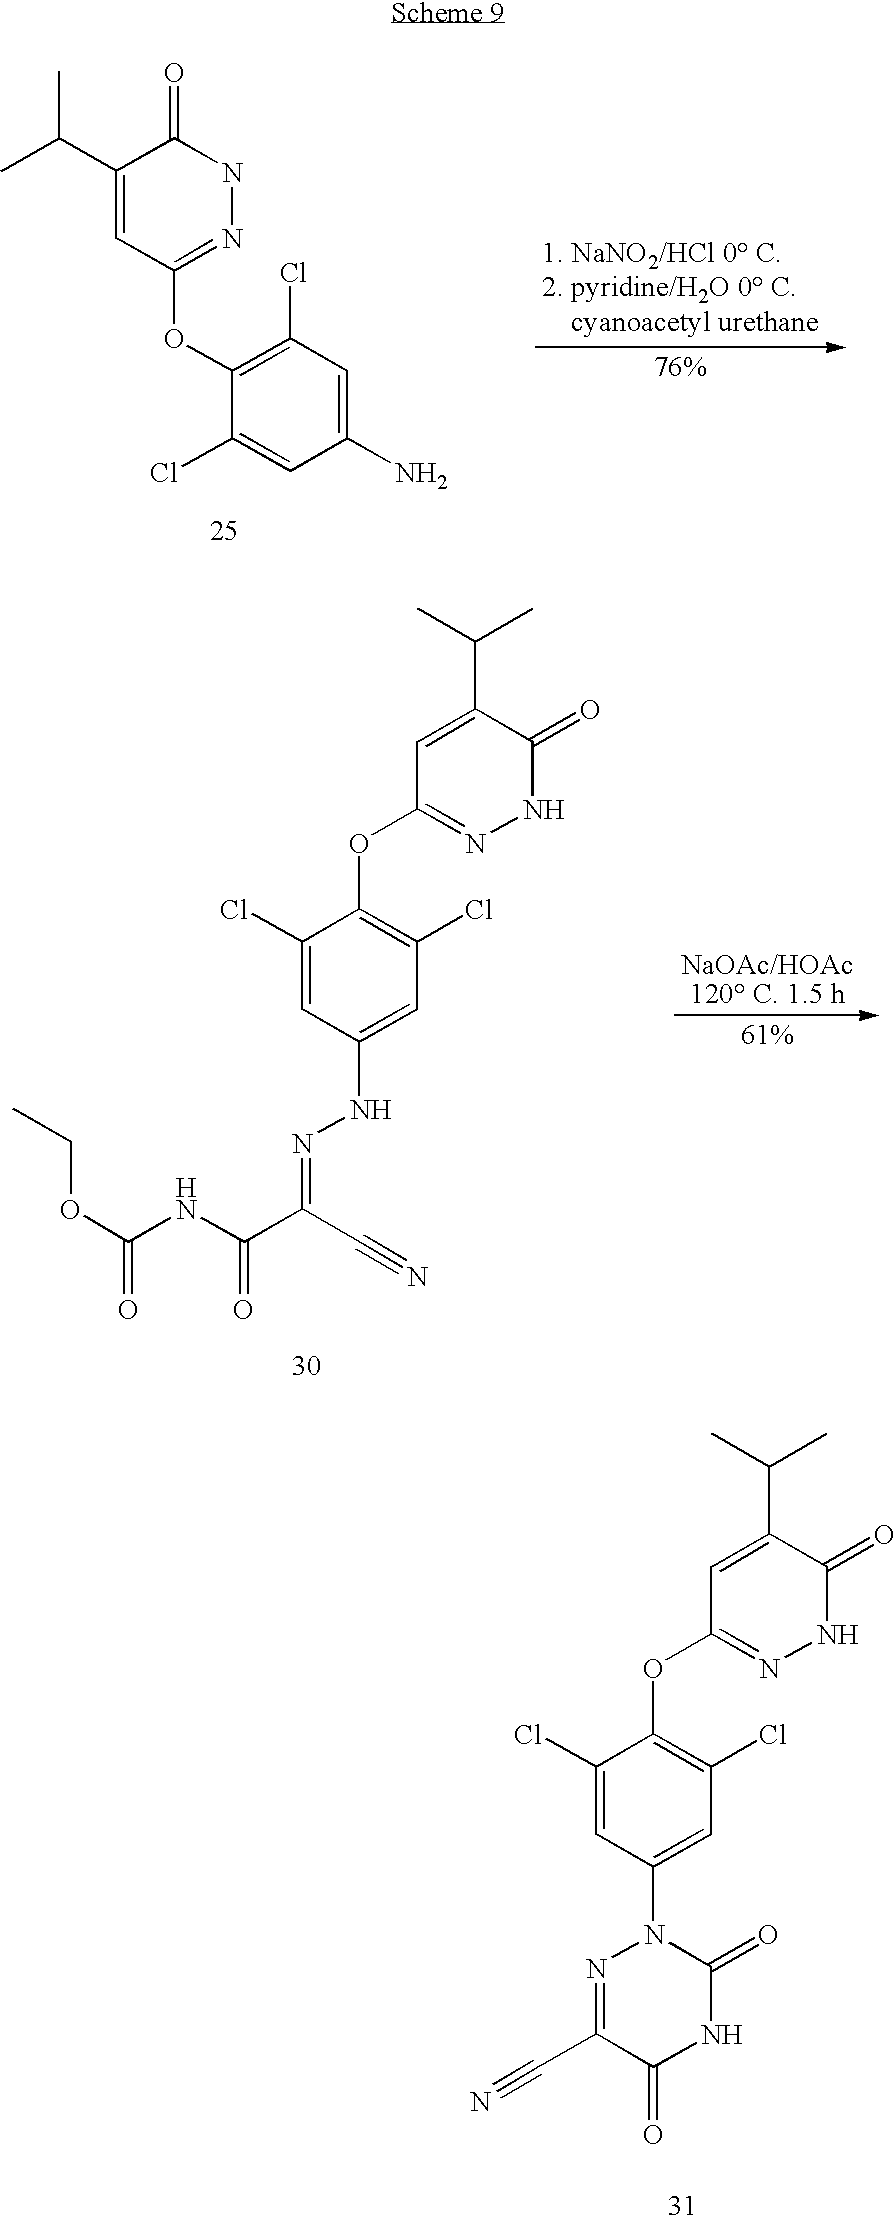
C1(N)=CC(Cl)=C(OC2=NNC(=O)C(C(C)C)=C2)C(Cl)=C1.C1(Cl)=CC(NN=C(C#N)C(=O)NC(OCC)=O)=CC(Cl)=C1OC1=NNC(=O)C(C(C)C)=C1.C1(Cl)=CC(N2N=C(C#N)C(=O)NC2=O)=CC(Cl)=C1OC1=NNC(=O)C(C(C)C)=C1
